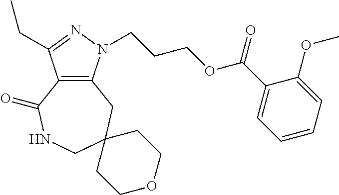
C12=C(N(CCCOC(C3=CC=CC=C3OC)=O)N=C1CC)CC1(CNC2=O)CCOCC1
